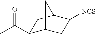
C12CC([NCS])C(CC1C(C)=O)C2
